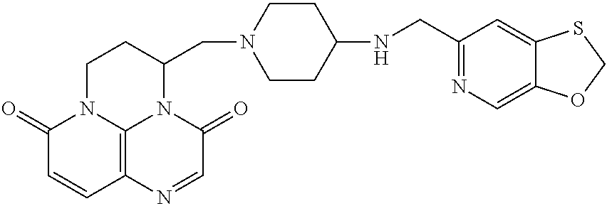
C1(=O)C=CC2=C3N1CCC(CN1CCC(NCC4=NC=C5C(=C4)SCO5)CC1)N3C(=O)C=N2
